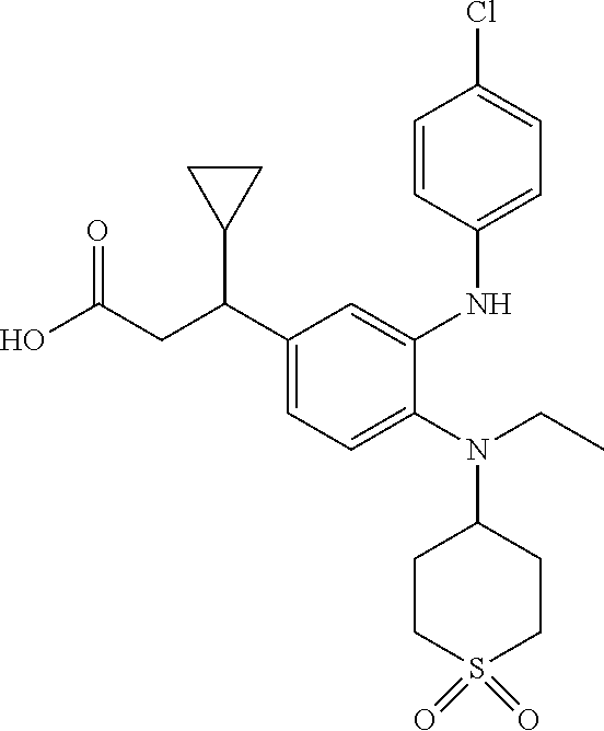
C1(N(C2CCS(=O)(=O)CC2)CC)=CC=C(C(CC(O)=O)C2CC2)C=C1NC1=CC=C(Cl)C=C1
